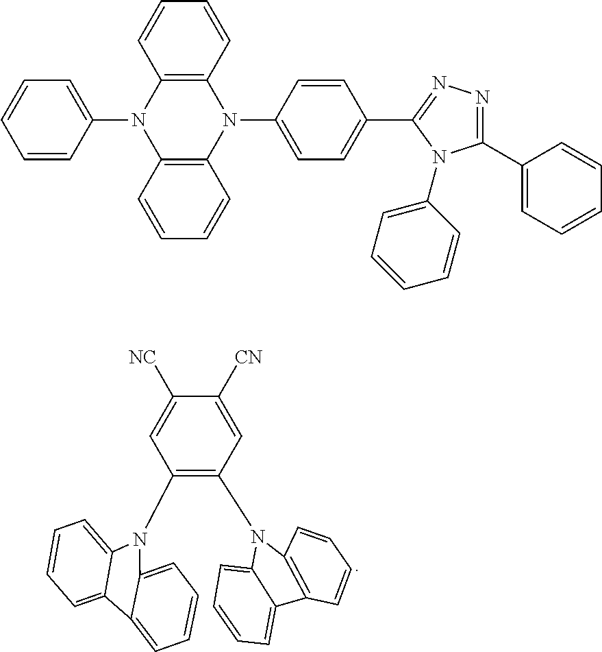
C1(N2C3=CC=CC=C3C3=CC=CC=C32)=C(N2C3=C(C=CC=C3)C3=CC=CC=C32)C=C([CN])C([NC])=C1.C1(N2C3=C(N(C4=CC=C(C5=NN=C(C6=CC=CC=C6)N5C5=CC=CC=C5)C=C4)C4=C2C=CC=C4)C=CC=C3)=CC=CC=C1
